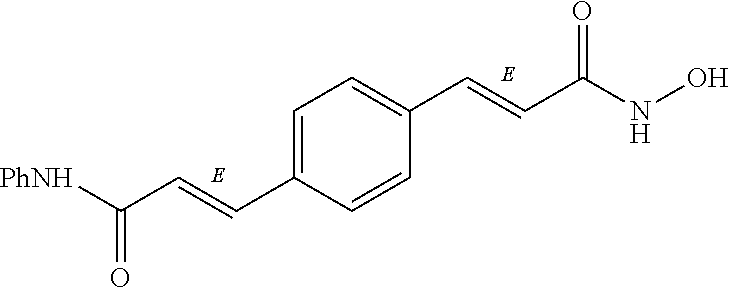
C1=C(C=CC(=O)[PhNH])C=CC(C=CC(=O)NO)=C1
